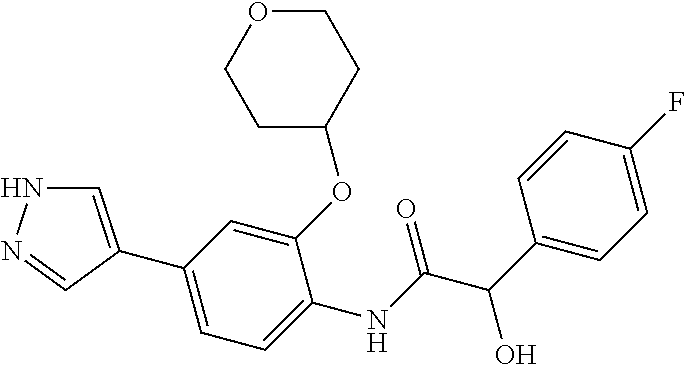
C1(C2=CNN=C2)=CC=C(NC(=O)C(O)C2=CC=C(F)C=C2)C(OC2CCOCC2)=C1
